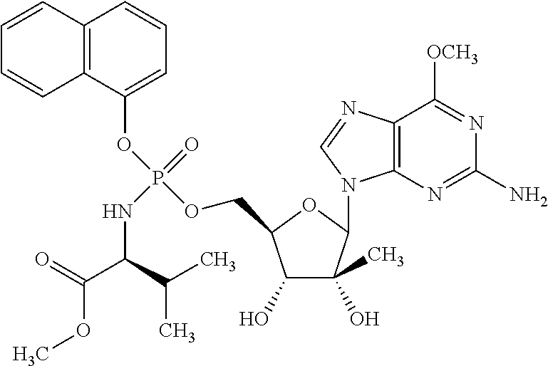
C1(O)C(C)(O)C(N2C3=C(N=C2)C([OCH3])=NC(N)=N3)OC1COP(OC1=CC=CC2=C1C=CC=C2)(=O)NC(C(OC)=O)C(C)C
